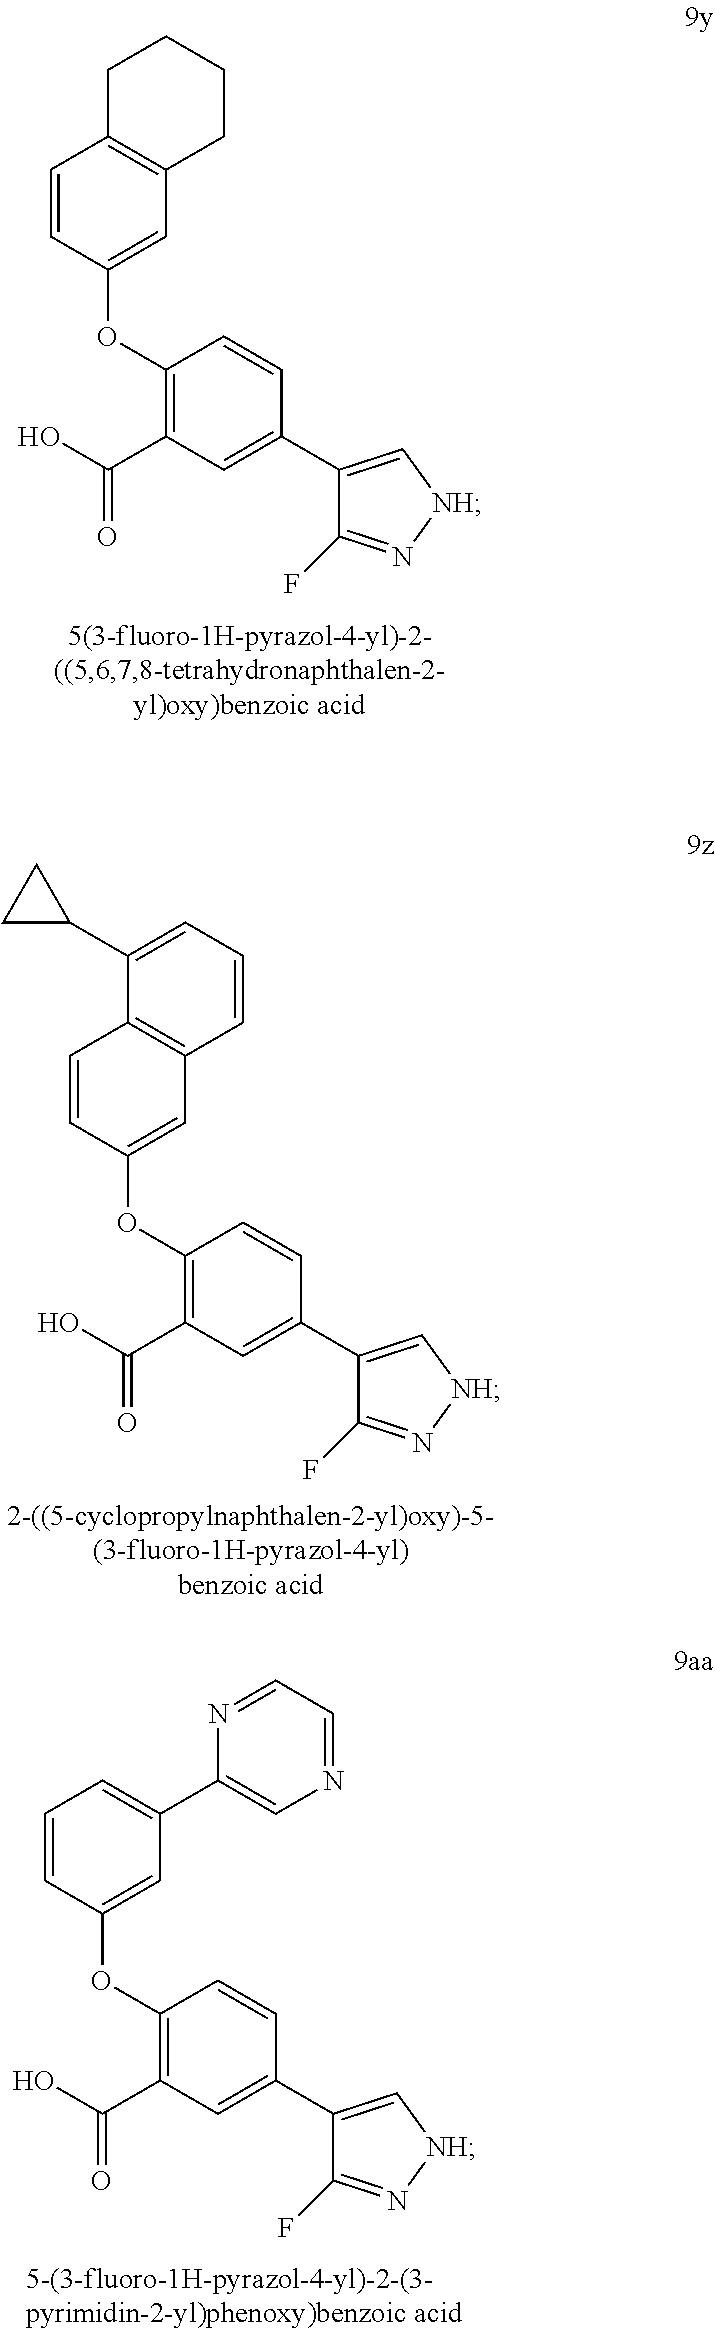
O(C1=C(C(O)=O)C=C(C2=C[NH]N=C2F)C=C1)C1=CC2=C(C=C1)CCCC2.O(C1=C(C(O)=O)C=C(C2=C[NH]N=C2F)C=C1)C1=CC(C2=CN=CC=N2)=CC=C1.O(C1=C(C(O)=O)C=C(C2=C[NH]N=C2F)C=C1)C1=CC2=C(C=C1)C(C1CC1)=CC=C2
